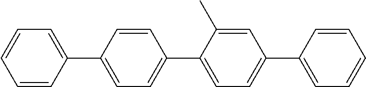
C1=CC(C2=CC=C(C3=CC=C(C4=CC=CC=C4)C=C3C)C=C2)=CC=C1
